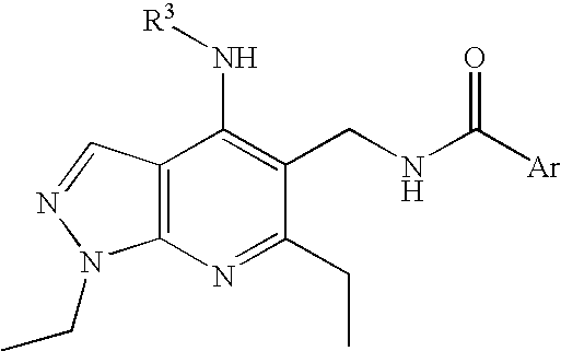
C12=C(N=C(CC)C(CNC([Ar])=O)=C1N[R3])N(CC)N=C2
